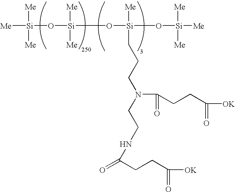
[Me][Si](O[Si](O[Si](O[Si]([Me])([Me])[Me])([Me])CCCN(CCNC(=O)CCC([OK])=O)C(=O)CCC(=O)[OK])([Me])[Me])([Me])[Me]
